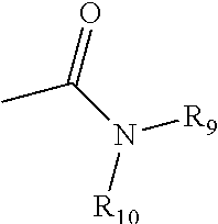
N([R10])(C(=O)C)[R9]
